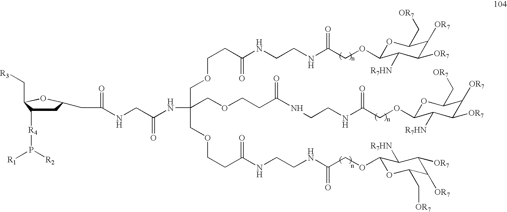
C1C([R4]P([R2])[R1])C(C[R3])OC1CC(NCC(NC(COCCC(NCCNC(COC1OC(C[OR7])C([OR7])C([OR7])C1[R7HN])=O)=O)(COCCC(NCCNC(COC1OC(C[OR7])C([OR7])C([OR7])C1[R7HN])=O)=O)COCCC(NCCNC(COC1OC(C[OR7])C([OR7])C([OR7])C1[R7HN])=O)=O)=O)=O
